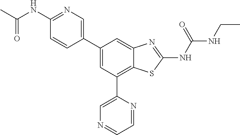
C1(C2=CN=C(NC(C)=O)C=C2)=CC(C2=CN=CC=N2)=C2C(=C1)N=C(NC(=O)NCC)S2
